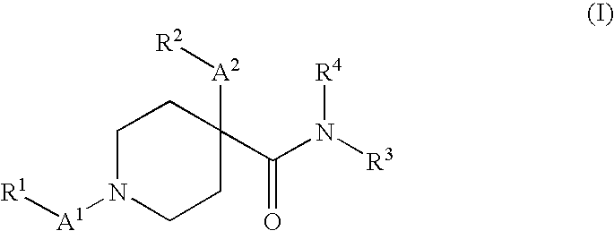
C1N([A1][R1])CCC(C(N([R3])[R4])=O)([A2][R2])C1
